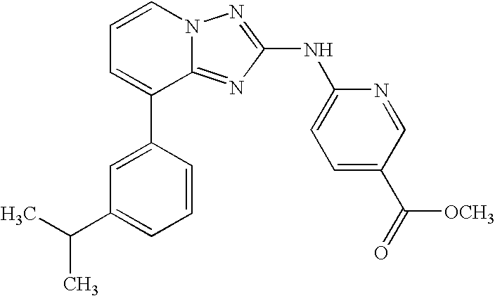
C1=CN2C(=NC(NC3=CC=C(C(=O)[OCH3])C=N3)=N2)C(C2=CC(C(C)C)=CC=C2)=C1
